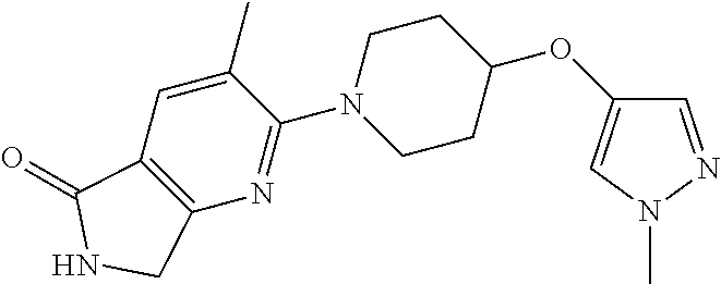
O(C1CCN(C2=NC3=C(C=C2C)C(=O)NC3)CC1)C1=CN(C)N=C1
